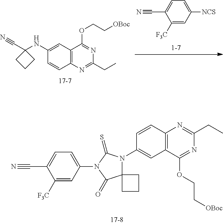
C12=C(N=C(CC)N=C1OCC[OBoc])C=CC(NC1(C#N)CCC1)=C2.C1([F3C])=CC([NCS])=CC=C1C#N.C12=C(C(OCC[OBoc])=NC(CC)=N1)C=C(N1C3(C(=O)N(C4=CC=C(C#N)C([F3C])=C4)C1=S)CCC3)C=C2
